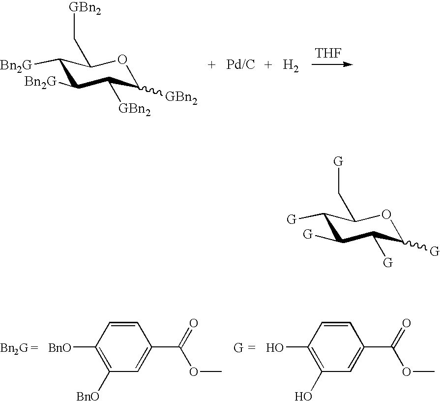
C1([BnO])=C([BnO])C=CC(C(=O)OC)=C1.C1(O)=C(O)C=CC(C(=O)OC)=C1.[THF].C1([Bn2G])C([Bn2G])C([GBn2])C([GBn2])OC1C[GBn2].[H2].C1([G])C([G])C([G])C([G])OC1C[G]
